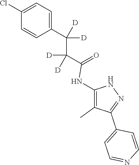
C1=C(C(C(C(=O)NC2=C(C)C(C3=CC=NC=C3)=NN2)([D])[D])([D])[D])C=CC(Cl)=C1
